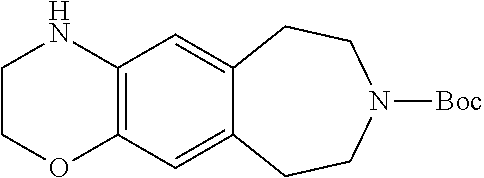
C12=C(C=C3C(=C1)CCN([Boc])CC3)NCCO2
